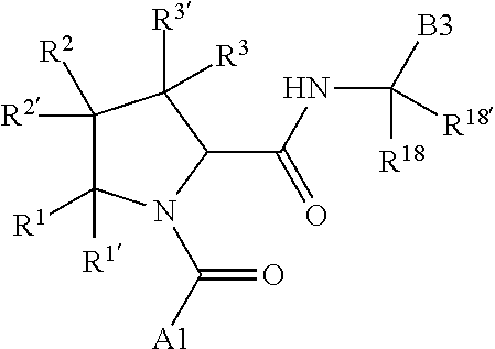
C1([R2])([R2])C([R1])([R1])N(C([A1])=O)C(C(NC([B3])([R18])[R18])=O)C1([R3])[R3]
